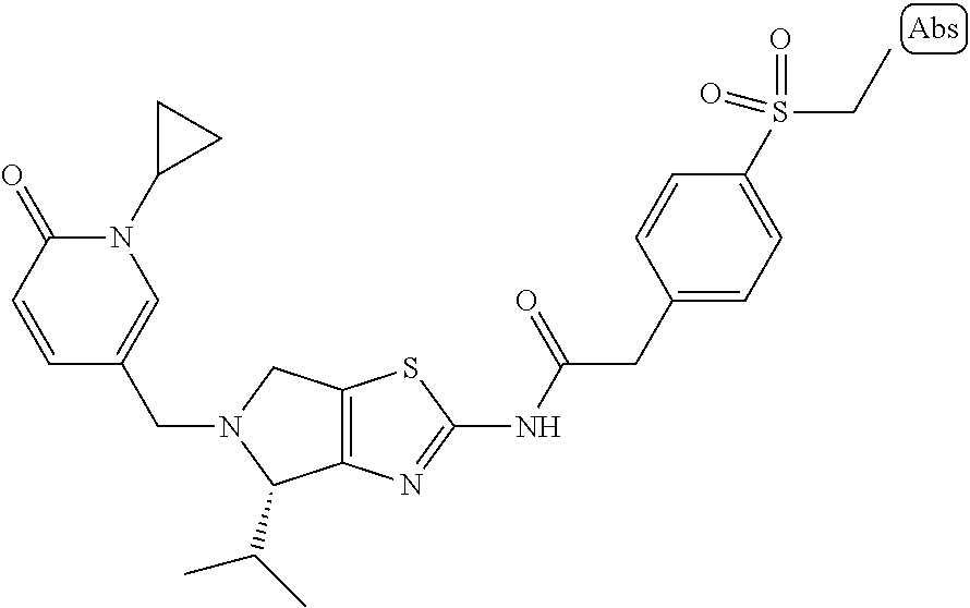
C1=CC(=O)N(C2CC2)C=C1CN1C(C(C)C)C2=C(C1)SC(NC(CC1=CC=C(S(CC)(=O)=O)C=C1)=O)=N2
